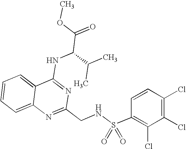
C12=CC=CC=C1N=C(CNS(C1=C(Cl)C(Cl)=C(Cl)C=C1)(=O)=O)N=C2NC(C(=O)OC)C(C)C
